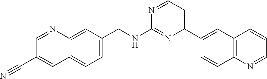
C12=CC=C(CNC3=NC(C4=CC5=C(N=CC=C5)C=C4)=CC=N3)C=C1N=CC(C#N)=C2
